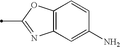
C12=C(OC(C)=N1)C=CC(N)=C2
